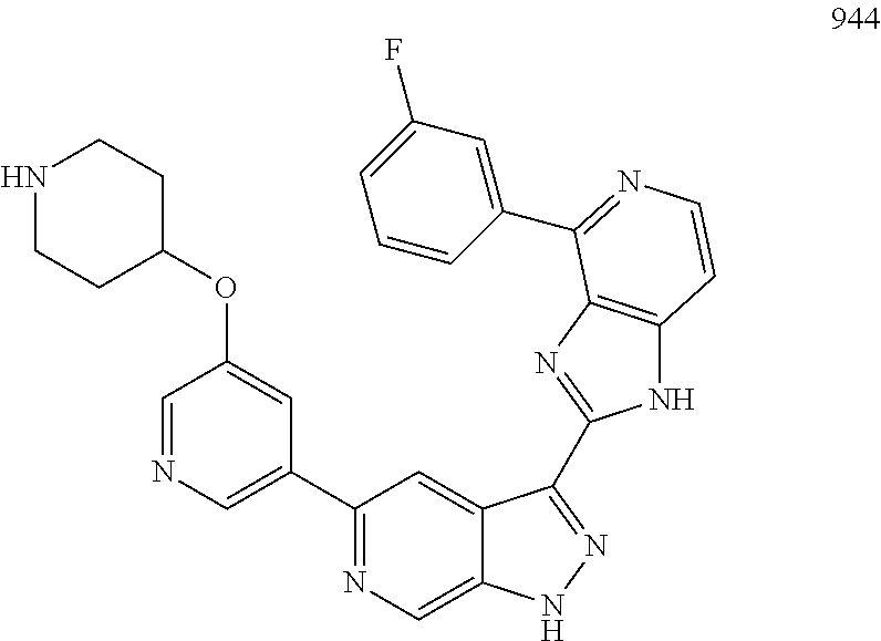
C1=C(C2=NC=C3C(=C2)C(C2=NC4=C(N2)C=CN=C4C2=CC(F)=CC=C2)=NN3)C=C(OC2CCNCC2)C=N1
